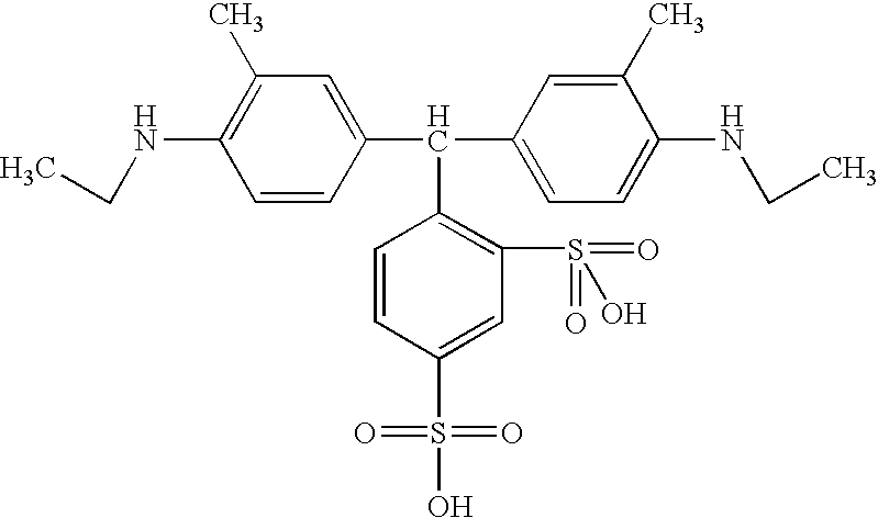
C1(NCC)=C(C)C=C(C(C2=CC=C(NCC)C(C)=C2)C2=C(S(=O)(=O)O)C=C(S(O)(=O)=O)C=C2)C=C1
